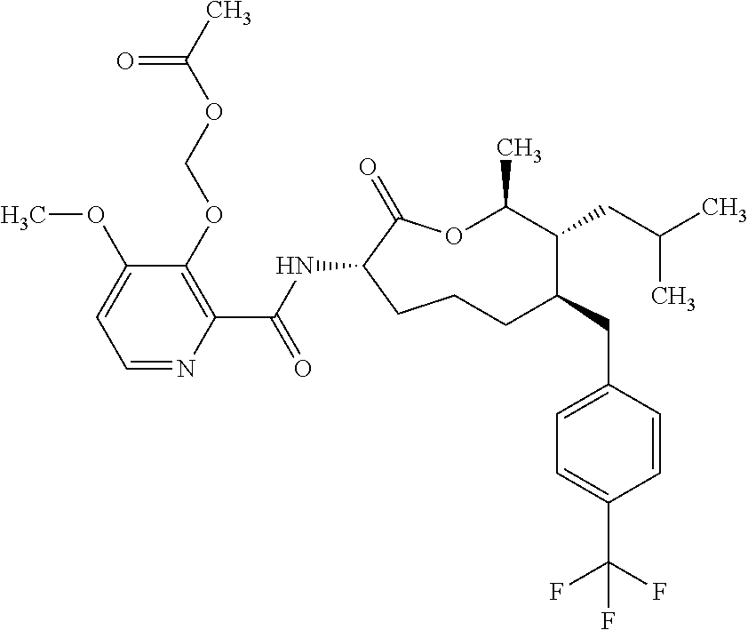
C1CC(NC(C2=C(OCOC(C)=O)C(OC)=CC=N2)=O)C(=O)OC(C)C(CC(C)C)C(CC2=CC=C(C(F)(F)F)C=C2)C1
